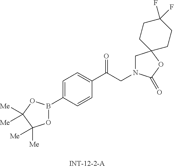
O1B(C2=CC=C(C(=O)CN3CC4(OC3=O)CCC(F)(F)CC4)C=C2)OC([Me])([Me])C1([Me])[Me]
